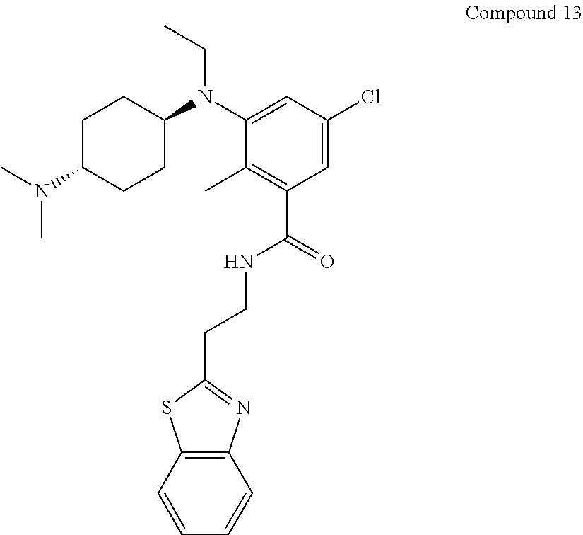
C1C(N(C)C)CCC(N(C2=CC(Cl)=CC(C(NCCC3=NC4=C(S3)C=CC=C4)=O)=C2C)CC)C1
